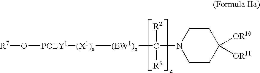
[(X1)a]([(EW1)b]C(N1CCC([OR10])([OR11])CC1)([R2])[R3])[POLY1]O[R7]
